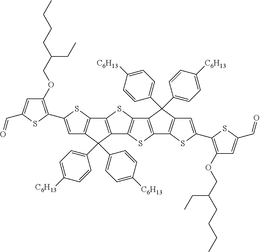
C1=C(C2=C(OCC(CCCC)CC)C=C(C=O)S2)SC2=C1C(C1=CC=C([C6H13])C=C1)(C1=CC=C([C6H13])C=C1)C1=C2SC2=C1SC1=C2C(C2=CC=C([C6H13])C=C2)(C2=CC=C([C6H13])C=C2)C2=C1SC(C1=C(OCC(CCCC)CC)C=C(C=O)S1)=C2
